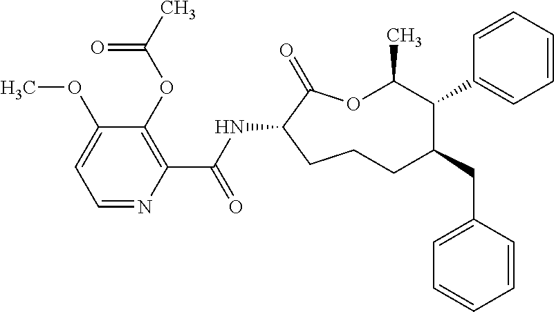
C1CC(NC(C2=C(OC(C)=O)C(OC)=CC=N2)=O)C(=O)OC(C)C(C2=CC=CC=C2)C(CC2=CC=CC=C2)C1
